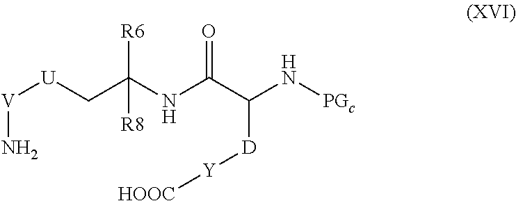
[U]([V]N)CC(NC(C(N[PGc])[D][Y][HOOC])=O)([R8])[R6]
